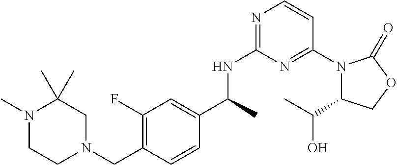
C1(C(C)NC2=NC=CC(N3C(C(O)C)COC3=O)=N2)=CC(F)=C(CN2CCN(C)C(C)(C)C2)C=C1
